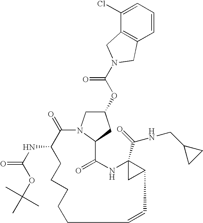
O(C1CN2C(C1)C(=O)NC1(C(=O)NCC3CC3)CC1C=CCCCCCC(NC(OC(C)(C)C)=O)C2=O)C(=O)N1CC2=C(C=CC=C2Cl)C1
